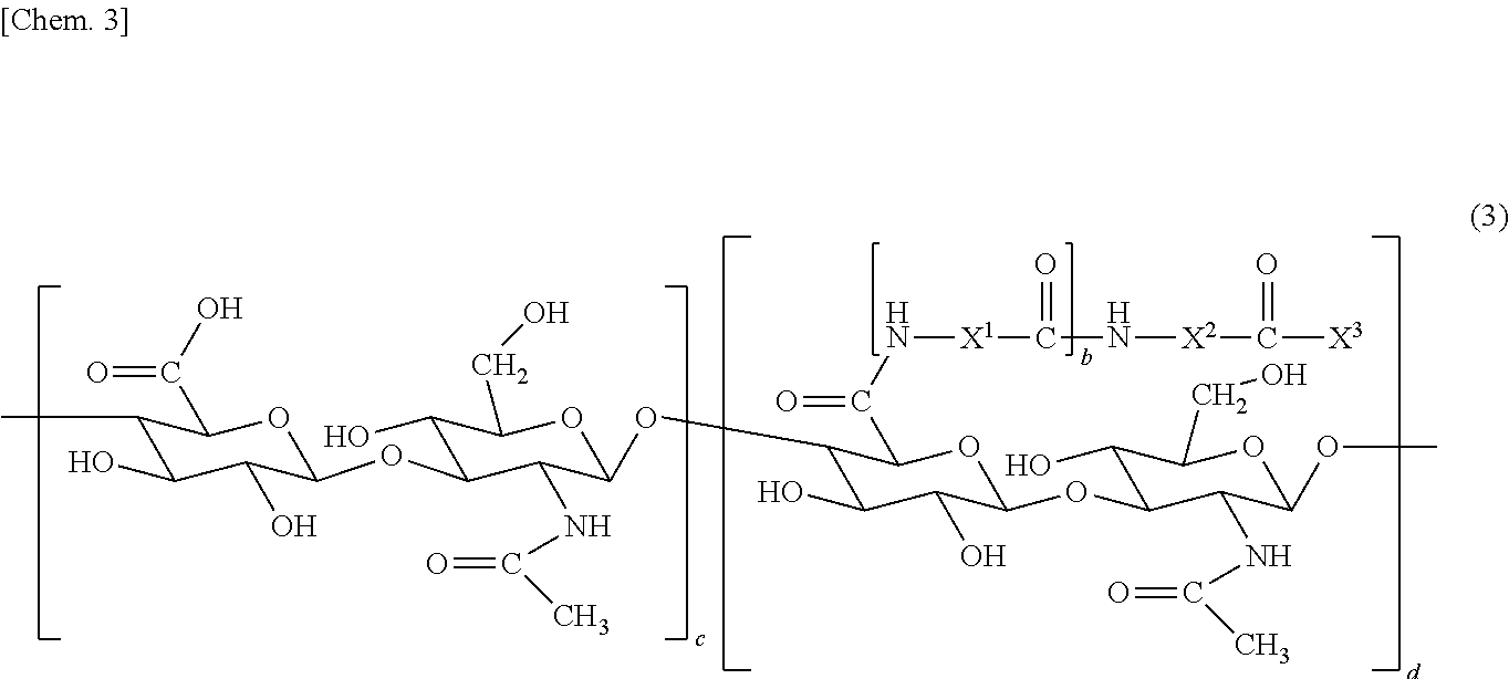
C(O)(=O)C1C(C)C(O)C(O)C(OC2C(O)C(CO)OC(OC3C(O)C(O)C(OC4C(O)C(CO)OC(OC)C4NC(C)=O)OC3C(N[X1]C(=O)N[X2]C(=O)[X3])=O)C2NC(C)=O)O1
